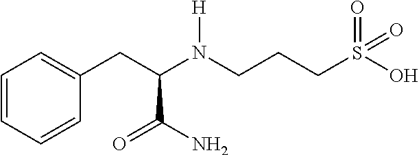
C(C(N(CCCS(=O)(O)=O)[H])C(=O)N)C1=CC=CC=C1
